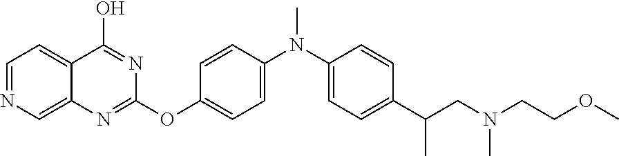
N(C)(CC(C1=CC=C(N(C)C2=CC=C(OC3=NC4=CN=CC=C4C(O)=N3)C=C2)C=C1)C)CCOC
